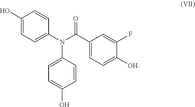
C1=CC(N(C(C2=CC=C([OH])C(F)=C2)=O)C2=CC=C(O)C=C2)=CC=C1O
